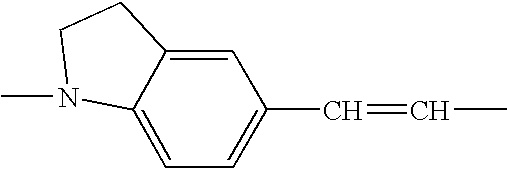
C12=CC=C(C=CC)C=C1CCN2C
